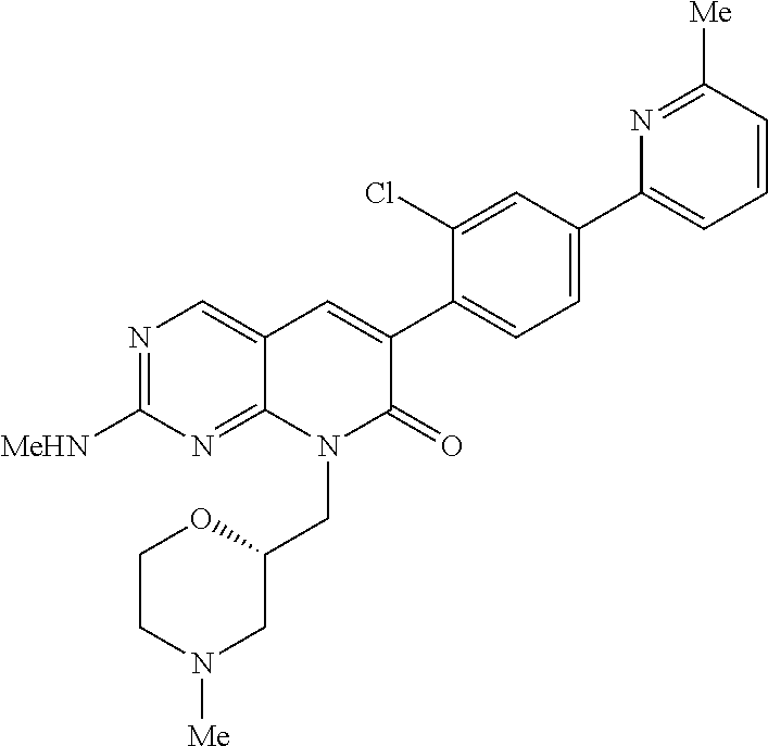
N1=C([MeHN])N=C2C(=C1)C=C(C1=CC=C(C3=CC=CC([Me])=N3)C=C1Cl)C(=O)N2CC1OCCN([Me])C1
